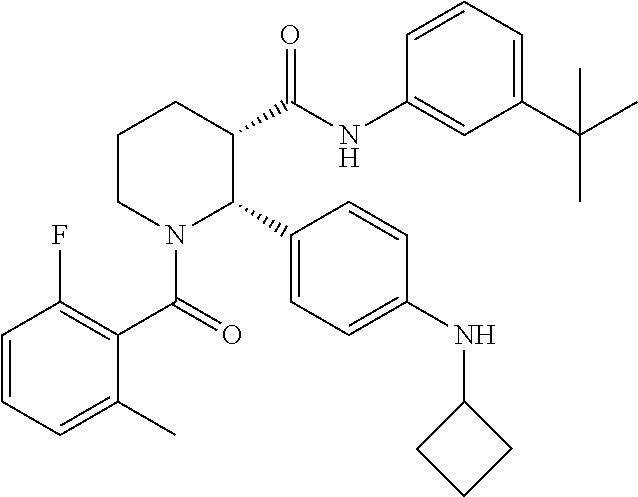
C1CN(C(C2=C(F)C=CC=C2C)=O)C(C2=CC=C(NC3CCC3)C=C2)C(C(NC2=CC(C(C)(C)C)=CC=C2)=O)C1
